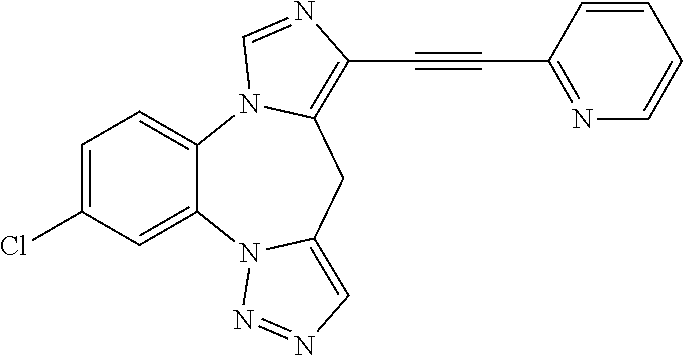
C1=C(Cl)C=C2C(=C1)N1C(=C(C#CC3=NC=CC=C3)N=C1)CC1=CN=NN21
